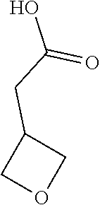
C1(CC(O)=O)COC1
